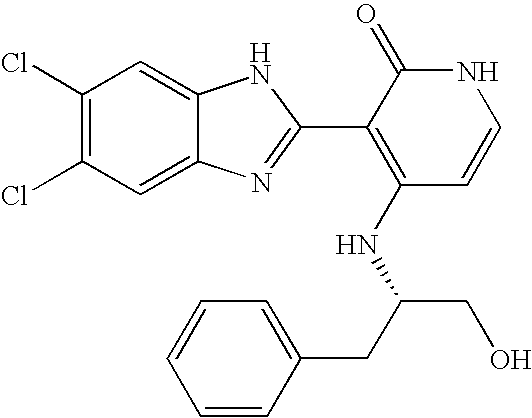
C1=C2C(=CC(Cl)=C1Cl)NC(C1=C(NC(CO)CC3=CC=CC=C3)C=CNC1=O)=N2
